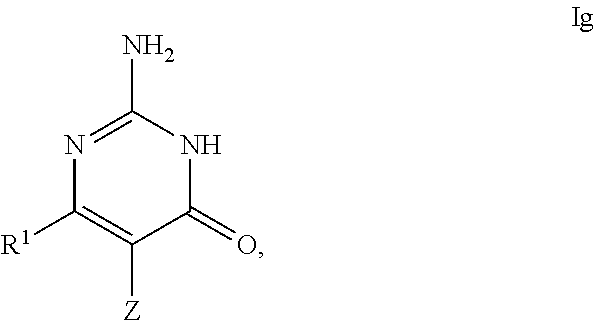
N1=C(N)NC(=O)C([Z])=C1[R1]
